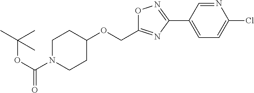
C1N(C(OC(C)(C)C)=O)CCC(OCC2=NC(C3=CC=C(Cl)N=C3)=NO2)C1
